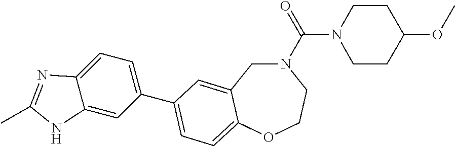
N1(C(N2CCC(OC)CC2)=O)CC2=CC(C3=CC=C4C(=C3)NC(C)=N4)=CC=C2OCC1
